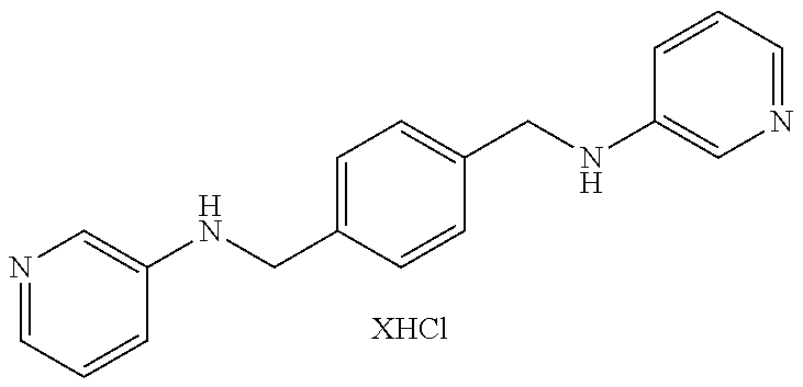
N1=CC=CC(NCC2=CC=C(CNC3=CN=CC=C3)C=C2)=C1.[XHCl]
